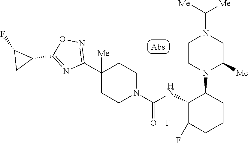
C1(C2([Me])CCN(C(=O)NC3C(F)(F)CCCC3N3CCN(C([Me])[Me])CC3[Me])CC2)=NOC(C2C(F)C2)=N1
